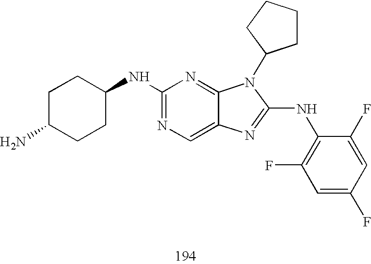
C1(NC2CCC(N)CC2)=NC=C2C(=N1)N(C1CCCC1)C(NC1=C(F)C=C(F)C=C1F)=N2
